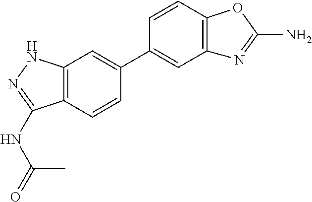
C1=CC(C2=CC3=C(C=C2)C(NC(=O)C)=NN3)=CC2=C1OC(N)=N2
